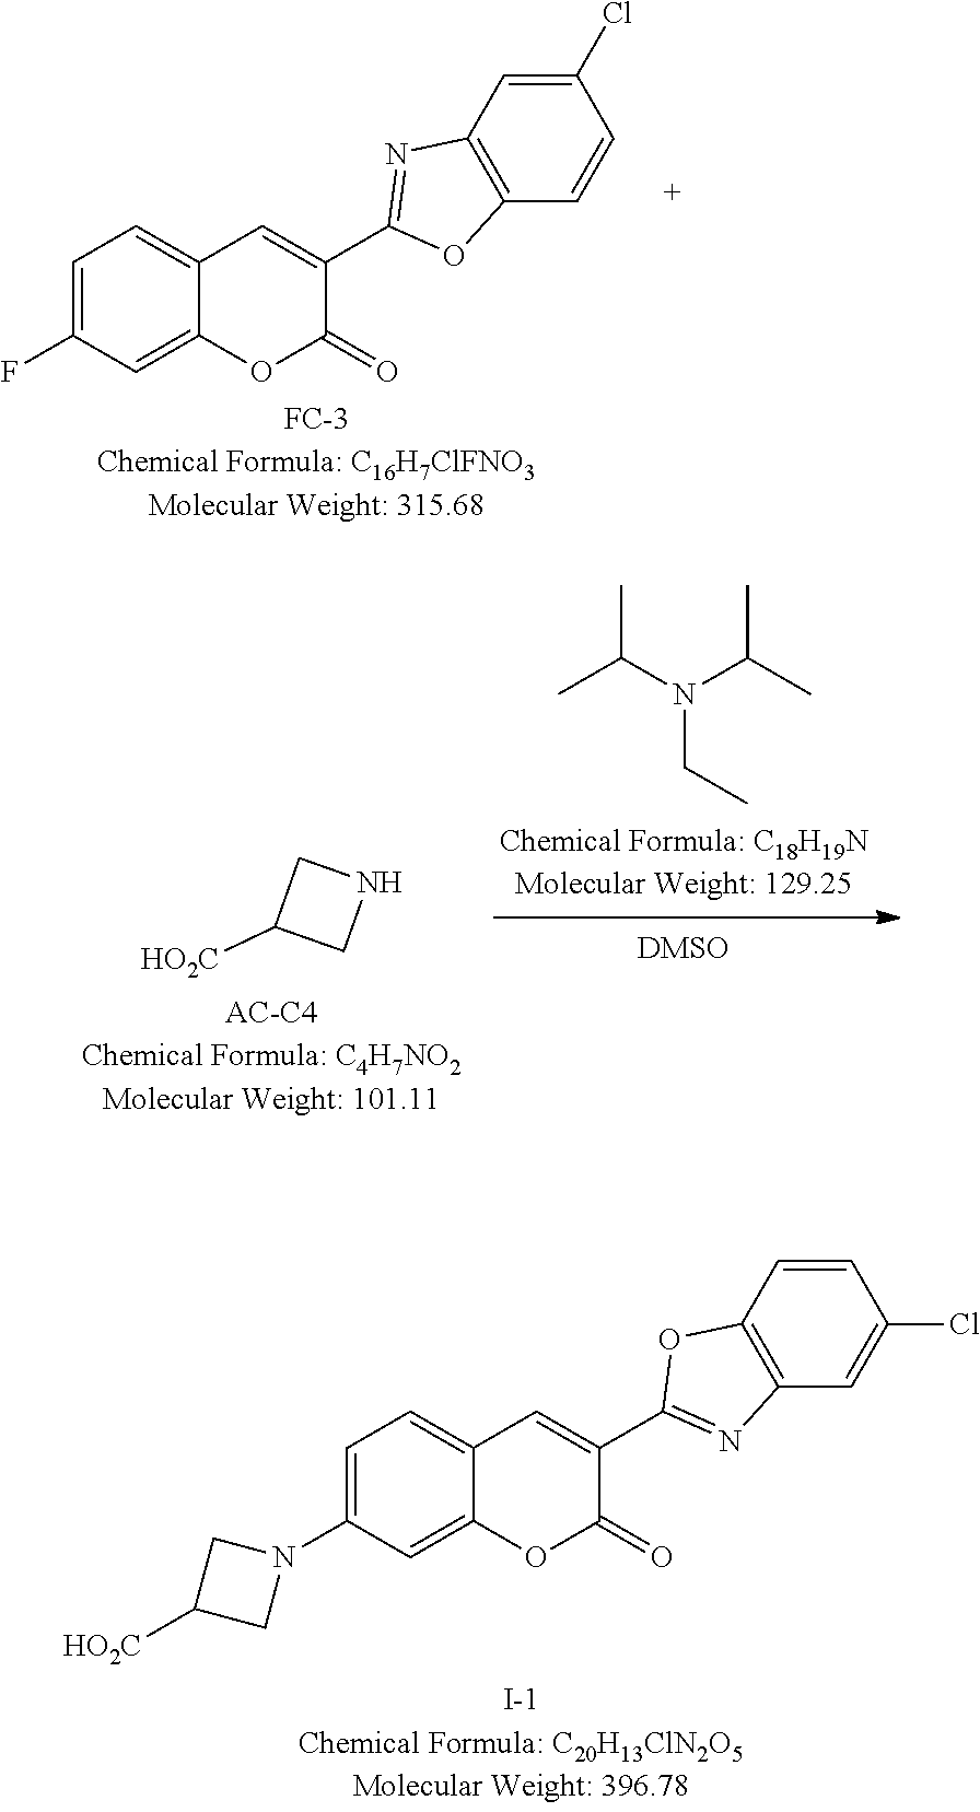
C12=C(C=CC(Cl)=C1)OC(C1=CC3=CC=C(F)C=C3OC1=O)=N2.C1C([HO2C])CN1.N(CC)(C(C)C)C(C)C.O1C(C2=CC3=CC=C(N4CC([HO2C])C4)C=C3OC2=O)=NC2=C1C=CC(Cl)=C2
